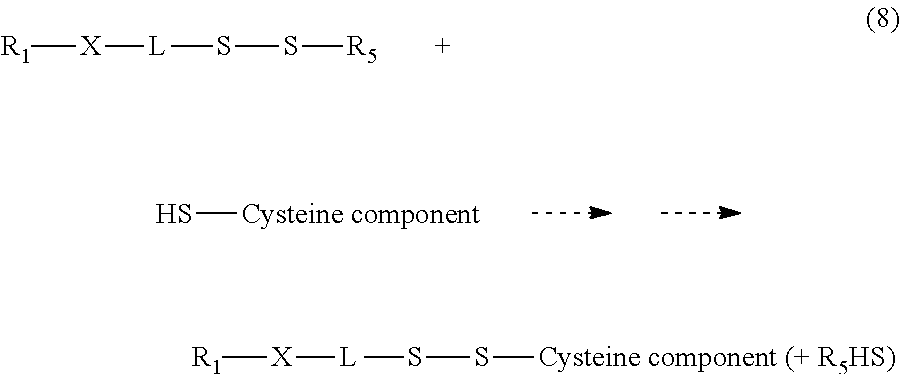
[R1][X][L]SS[R5].S[Cysteine component].[R1][X][L]SS[Cysteine component (+ R5HS)]
